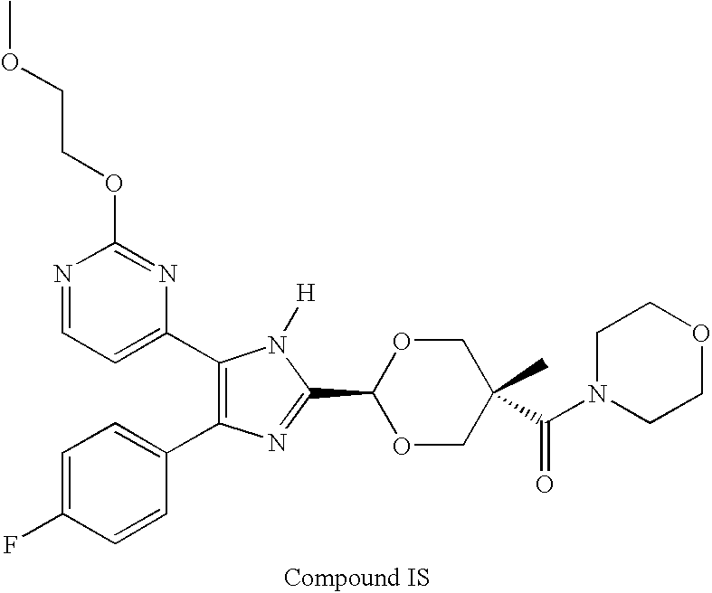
C(OC1=NC(C2=C(C3=CC=C(F)C=C3)N=C(C3OCC(C(=O)N4CCOCC4)(C)CO3)N2[H])=CC=N1)COC
